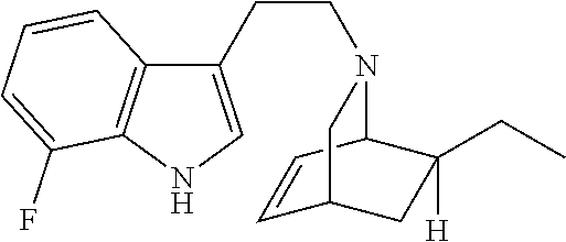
C1(CCN2C3C=CC(CC3(CC)[H])C2)=CNC2=C1C=CC=C2F
